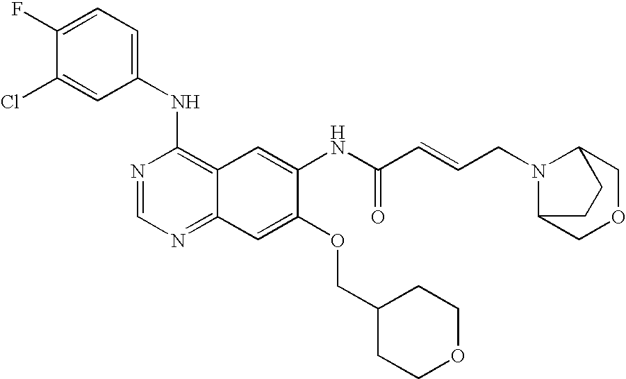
ClC1=CC(NC2=C3C(=NC=N2)C=C(OCC2CCOCC2)C(NC(C=CCN2C4COCC2CC4)=O)=C3)=CC=C1F
